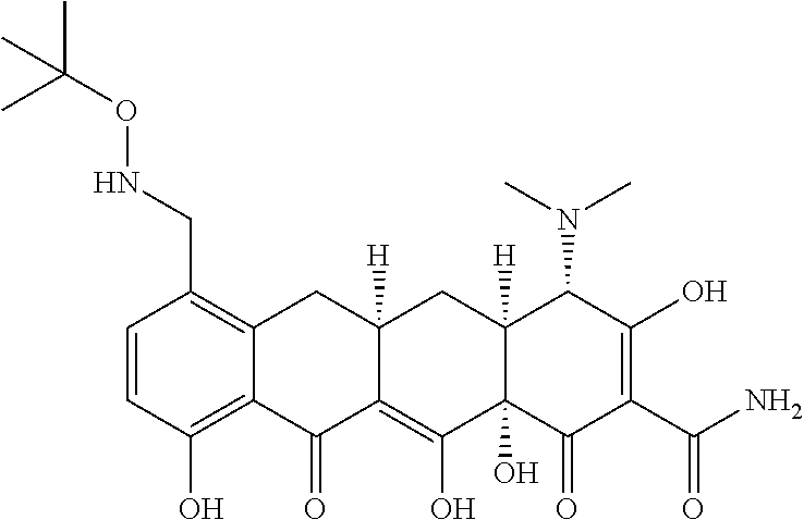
C1=CC(O)=C2C(=C1CNOC(C)(C)C)CC1([H])C(=C(O)C3(O)C([H])(C1)C(N(C)C)C(O)=C(C(=O)N)C3=O)C2=O
